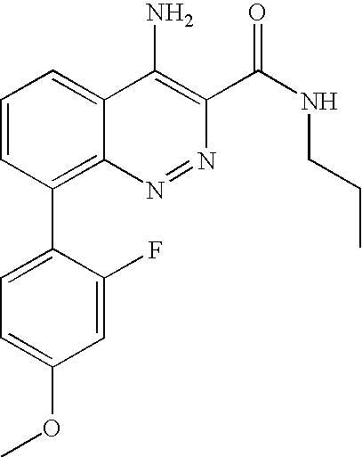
C1=C(F)C(C2=C3C(=CC=C2)C(N)=C(C(NCCC)=O)N=N3)=CC=C1OC
